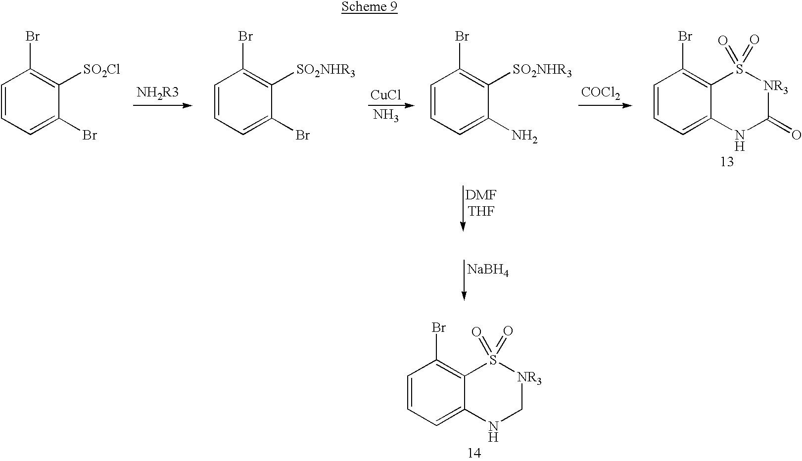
C1=CC=C(Br)C([SO2Cl])=C1Br.C1=CC=C(Br)C([SO2NHR3])=C1Br.[CuCl].N.C1=CC=C2C(=C1Br)S(=O)(=O)[NR3]C(=O)N2.C1=CC=C(N)C([SO2NHR3])=C1Br.[COCl2].[NaBH4].C1=CC=C2C(=C1Br)S(=O)(=O)[NR3]CN2
